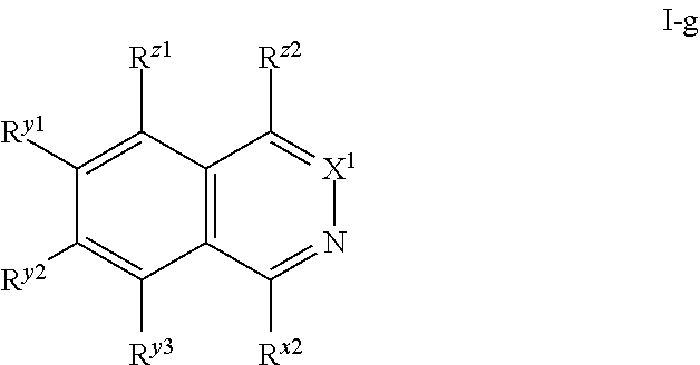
C12=C(C([Rx2])=N[X1]=C1[Rz2])C([Ry3])=C([Ry2])C([Ry1])=C2[Rz1]
